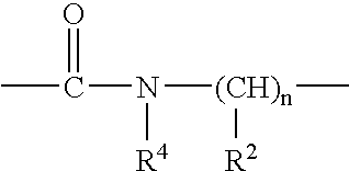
C(N([(CH)n](C)[R2])[R4])(C)=O
